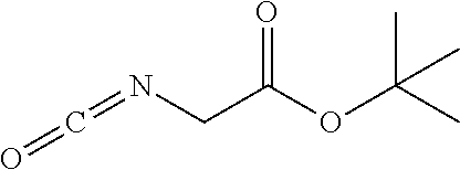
C(=NCC(OC(C)(C)C)=O)=O
